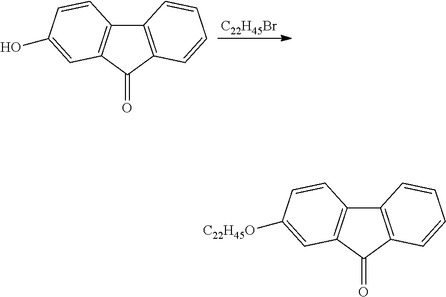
C12=C(C(=O)C3=C1C=CC(O)=C3)C=CC=C2.[C22H45Br].C12=C(C(=O)C3=C1C=CC([C22H45O])=C3)C=CC=C2
